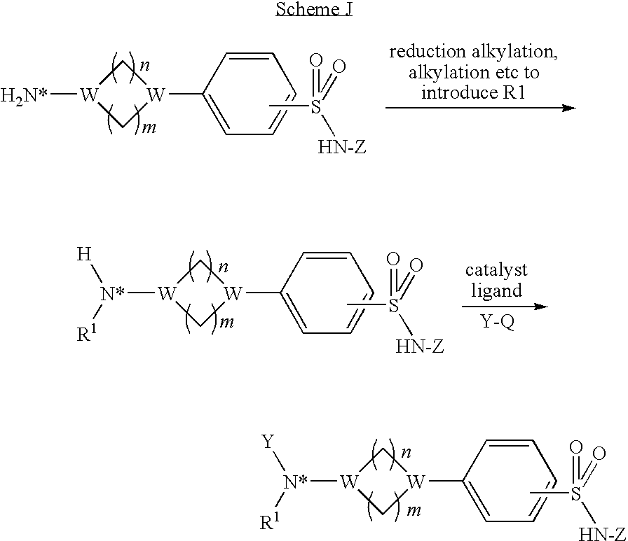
C1=CC([W]2C[W]([H2N*])C2)=CC=C1.CS([HN-Z])(=O)=O.C1=CC([W]2C[W]([N*]([H])[R1])C2)=CC=C1.CS([HN-Z])(=O)=O.C1=CC([W]2C[W]([N*]([Y])[R1])C2)=CC=C1.CS([HN-Z])(=O)=O
